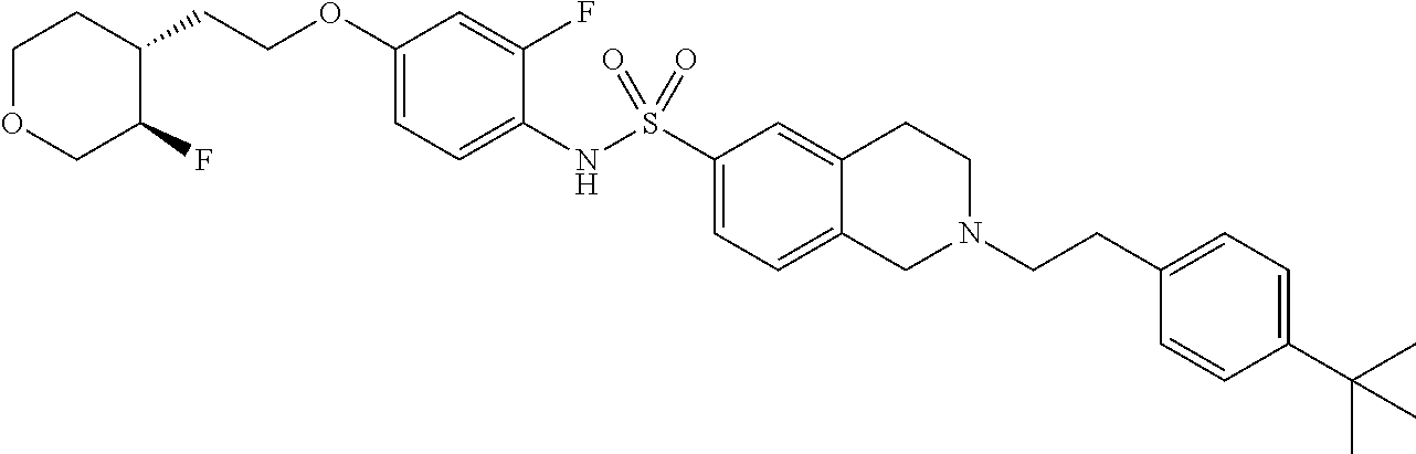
C1(OCCC2CCOCC2F)=CC=C(NS(C2=CC=C3C(=C2)CCN(CCC2=CC=C(C(C)(C)C)C=C2)C3)(=O)=O)C(F)=C1
